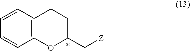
C12=C(C=CC=C1)CCC(C[Z])O2
